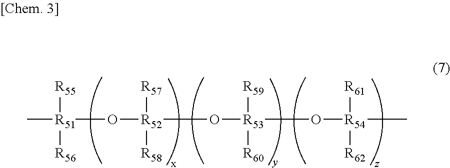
C[R51](O[R52](O[R53](O[R54](C)([R61])[R62])([R59])[R60])([R57])[R58])([R55])[R56]
